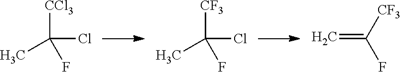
C(Cl)([CCl3])(C)F.C=C([CF3])F.C(Cl)([CF3])(C)F
